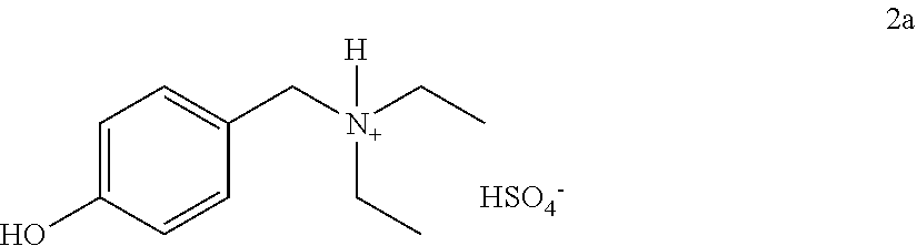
C1=C(O)C=CC(C[N+](CC)(CC)[H])=C1.[HSO4-]
